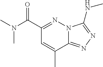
C(C1=NN2C(=NN=C2NC)C(C)=C1)(N(C)C)=O
